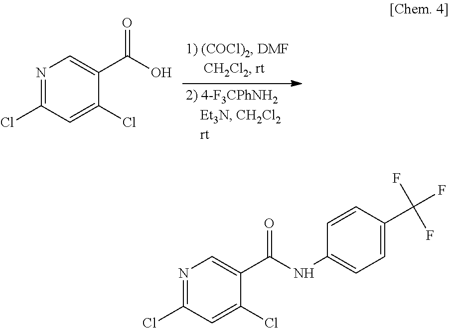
N1=C(Cl)C=C(Cl)C(C(O)=O)=C1.N1=C(Cl)C=C(Cl)C(C(NC2=CC=C(C(F)(F)F)C=C2)=O)=C1
